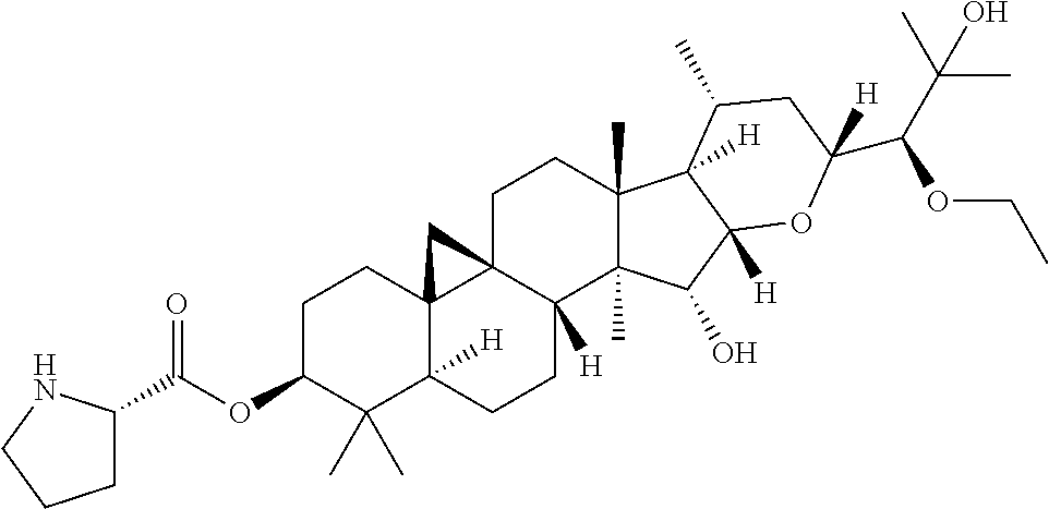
O(C1C(C)(C)C2([H])C3(CC1)C1(C([H])(CC2)C2(C)C(C)(CC1)C1([H])C([H])(C2O)OC(C(C(C)(C)O)OCC)([H])CC1C)C3)C(=O)C1CCCN1
